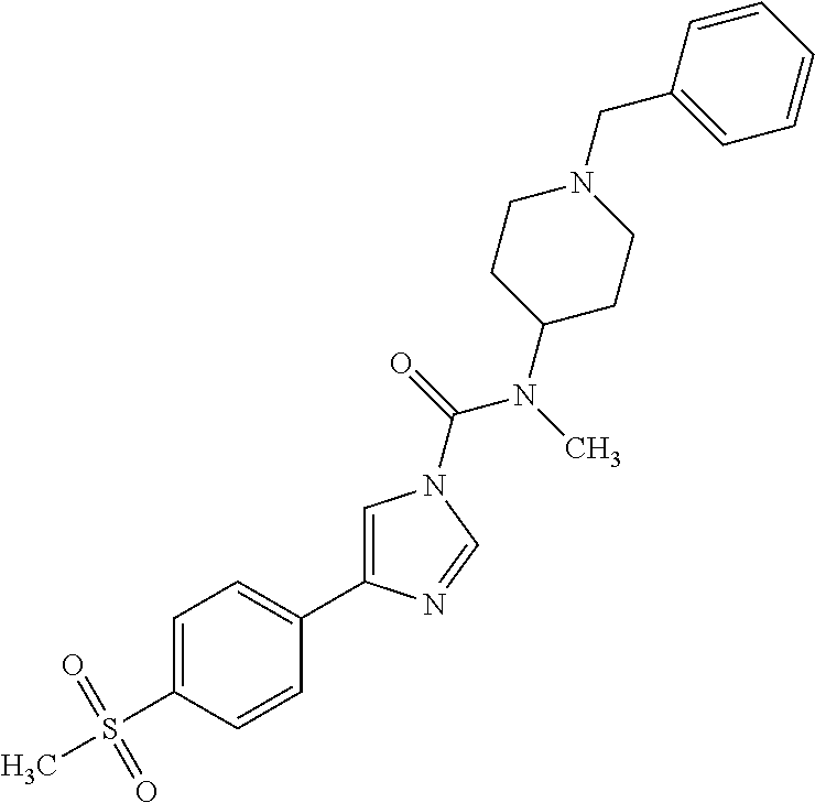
C1=C(S(C)(=O)=O)C=CC(C2=CN(C(=O)N(C)C3CCN(CC4=CC=CC=C4)CC3)C=N2)=C1
